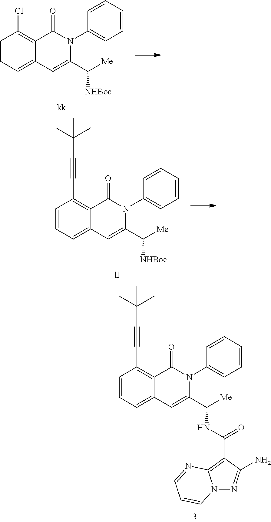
C1=CC(C#CC(C)(C)C)=C2C(=C1)C=C(C(NC(C1=C3N(N=C1N)C=CC=N3)=O)[Me])N(C1=CC=CC=C1)C2=O.C1=CC(Cl)=C2C(=C1)C=C(C([NHBoc])[Me])N(C1=CC=CC=C1)C2=O.[kk].C1=CC(C#CC(C)(C)C)=C2C(=C1)C=C(C([NHBoc])[Me])N(C1=CC=CC=C1)C2=O.[ll]
